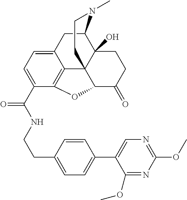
N(C(=O)C1=CC=C2C3=C1OC1C34C(O)(C(C2)N(C)CC4)CCC1=O)CCC1=CC=C(C2=CN=C(OC)N=C2OC)C=C1
